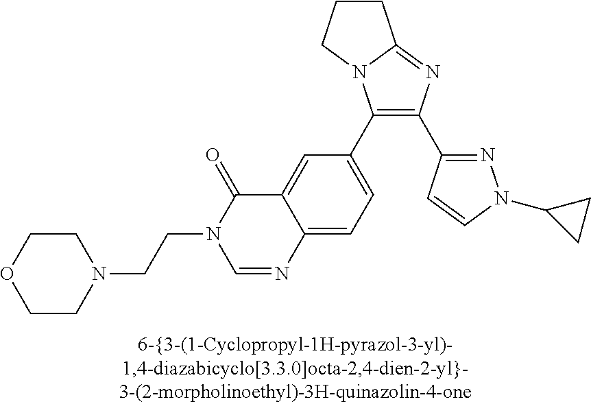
C1(C2=CC=C3C(=C2)C(=O)N(CCN2CCOCC2)C=N3)=C(C2=NN(C3CC3)C=C2)N=C2N1CCC2
